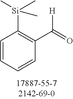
C1=CC=CC(C(=O)[H])=C1[Si](C)(C)C
